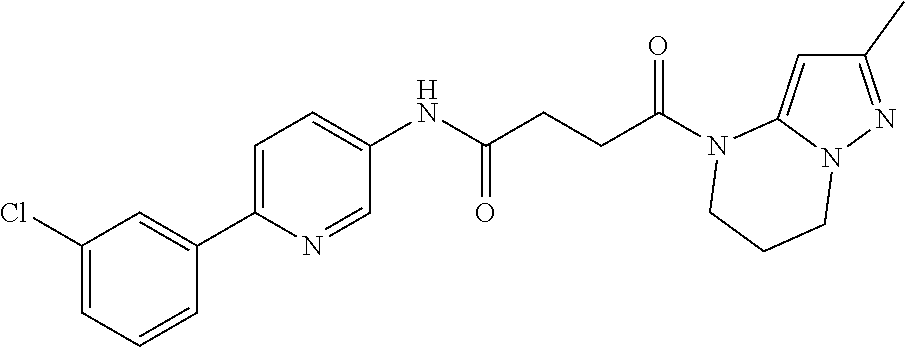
C1(C)=NN2C(=C1)N(C(CCC(NC1=CC=C(C3=CC(Cl)=CC=C3)N=C1)=O)=O)CCC2
